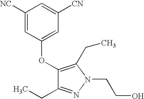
C1([NC])=CC(OC2=C(CC)N(CCO)N=C2CC)=CC([CN])=C1
